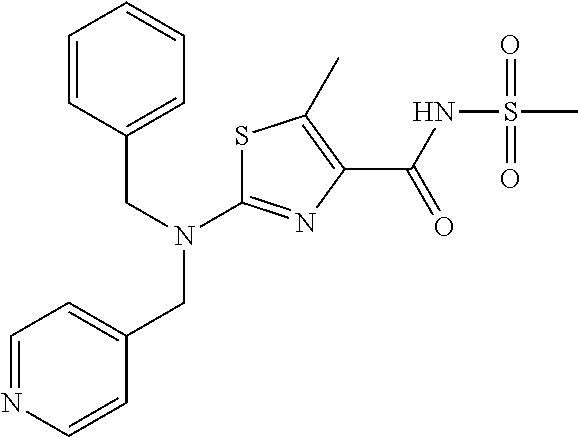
C(N(C1=NC(C(NS(C)(=O)=O)=O)=C(C)S1)CC1=CC=NC=C1)C1=CC=CC=C1
